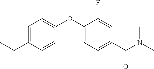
C1=C(CC)C=CC(OC2=CC=C(C(N(C)C)=O)C=C2F)=C1
